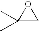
C1(C)(C)CO1
